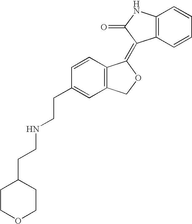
C1=CC(CCNCCC2CCOCC2)=CC2=C1C(=C1C3=C(NC1=O)C=CC=C3)OC2
